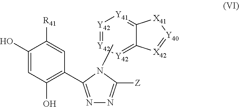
[Y42]1=[Y42][Y42]=C2C(=[Y41]1)[X41][Y40]=[X42]2.N1=C(C2=C(O)C=C(O)C([R41])=C2)N(C)C([Z])=N1
